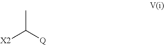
[X2]C([Q])C
